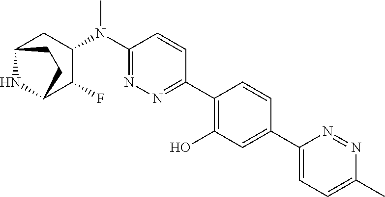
C1(N(C2CC3NC(C2F)CC3)C)=NN=C(C2=C(O)C=C(C3=CC=C(C)N=N3)C=C2)C=C1
